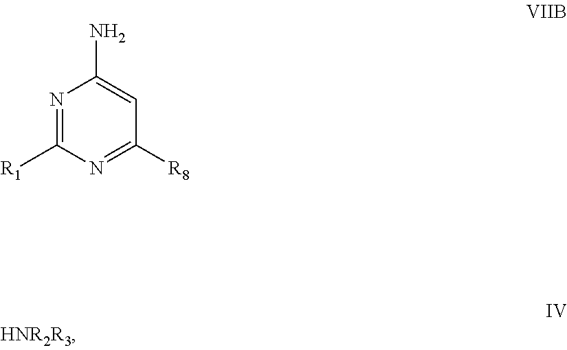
N1=C([R1])N=C([R8])C=C1N
